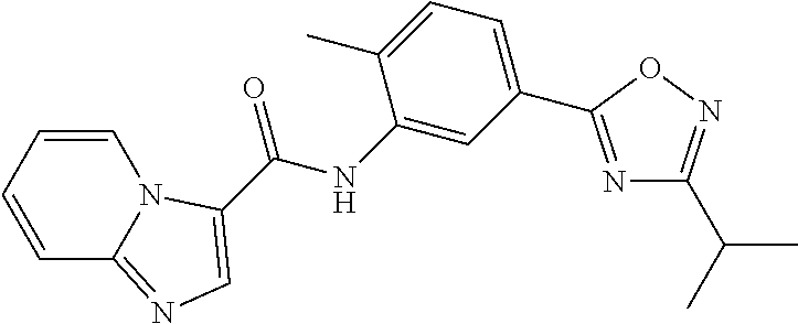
C(NC1=CC(C2=NC(C(C)C)=NO2)=CC=C1C)(=O)C1=CN=C2C=CC=CN21
